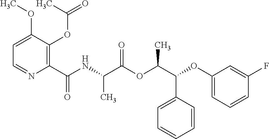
C1(C(NC(C(OC(C(C2=CC=CC=C2)OC2=CC=CC(F)=C2)C)=O)C)=O)=C(OC(C)=O)C(OC)=CC=N1
